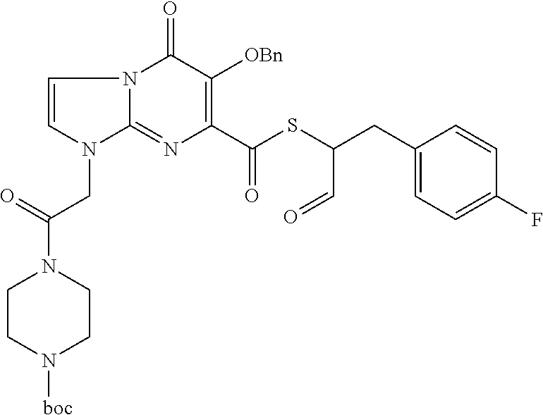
C1=CN(CC(=O)N2CCN([boc])CC2)C2=NC(C(SC(CC3=CC=C(F)C=C3)C=O)=O)=C([OBn])C(=O)N12
